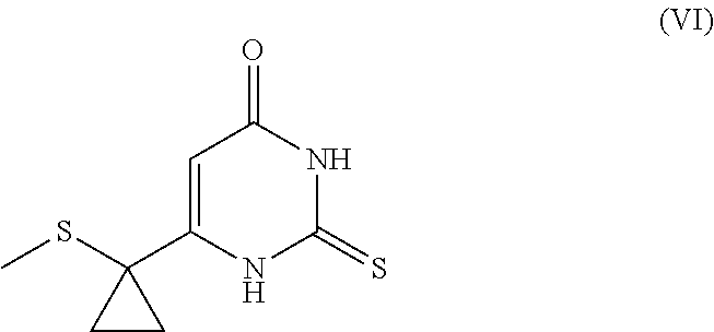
CSC1(C2=CC(=O)NC(=S)N2)CC1
